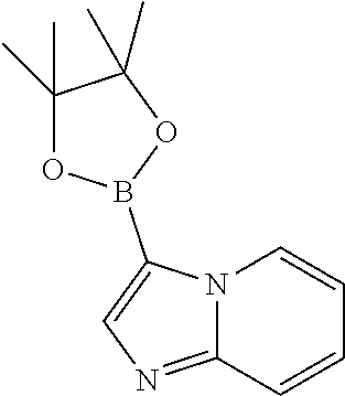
C1(C)(C)OB(C2=CN=C3N2C=CC=C3)OC1(C)C
